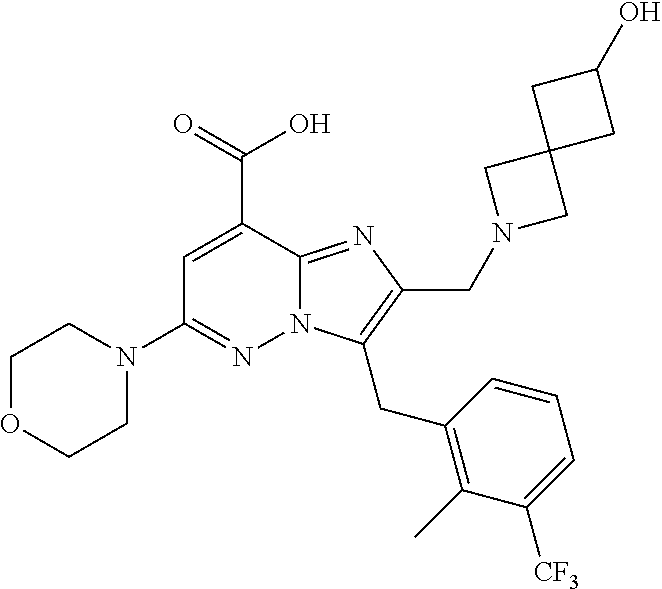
C1=C(C(=O)O)C2=NC(CN3CC4(C3)CC(O)C4)=C(CC3=C(C)C([CF3])=CC=C3)N2N=C1N1CCOCC1
